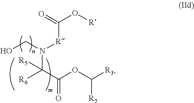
C([R]N(CO)C(C(OC([R3])[R2])=O)([R6])[R5])(=O)O[R]
